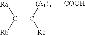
C(=C([Rc])[(A1)n][COOH])([Rb])[Ra]
